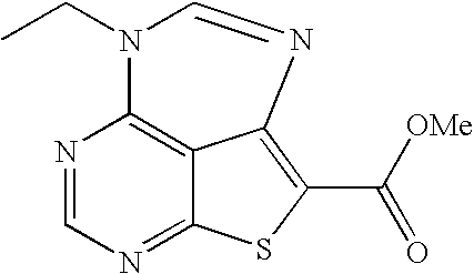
N1=CN=C2C3=C1N(CC)C=NC3=C(C([OMe])=O)S2
